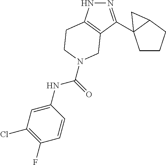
N1=C(C23CCCC2C3)C2=C(N1)CCN(C(NC1=CC(Cl)=C(F)C=C1)=O)C2
